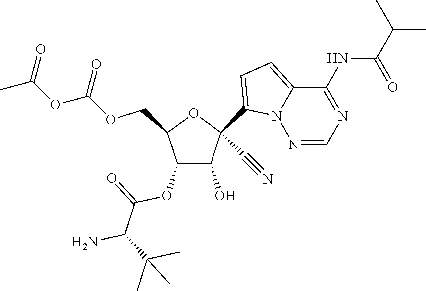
C1(O)C(OC(=O)C(N)C(C)(C)C)C(COC(=O)OC(=O)C)OC1(C1=CC=C2N1N=CN=C2NC(=O)C(C)C)C#N
